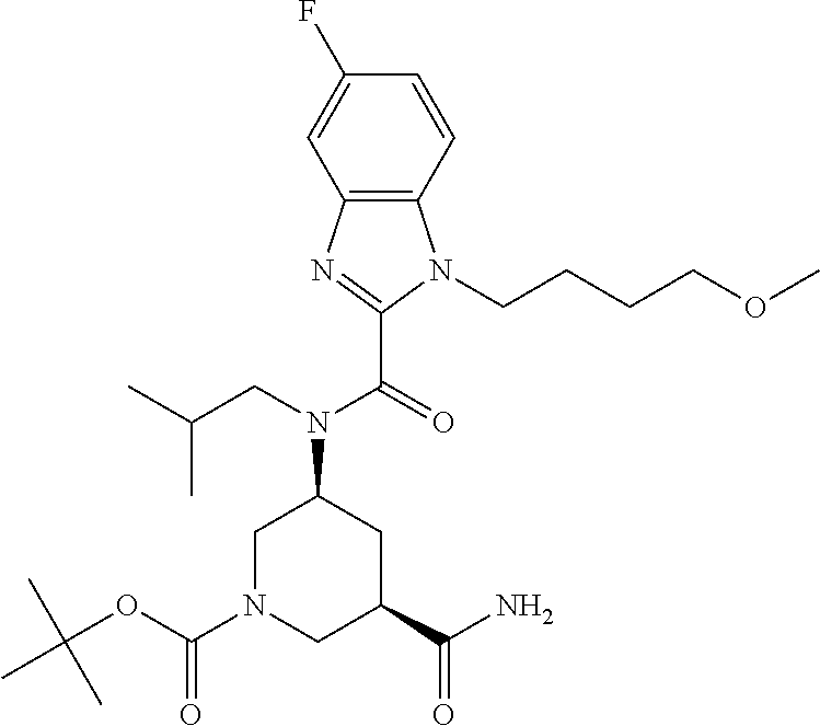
C12=C(C=CC(F)=C1)N(CCCCOC)C(C(N(C1CN(C(OC(C)(C)C)=O)CC(C(N)=O)C1)CC(C)C)=O)=N2
